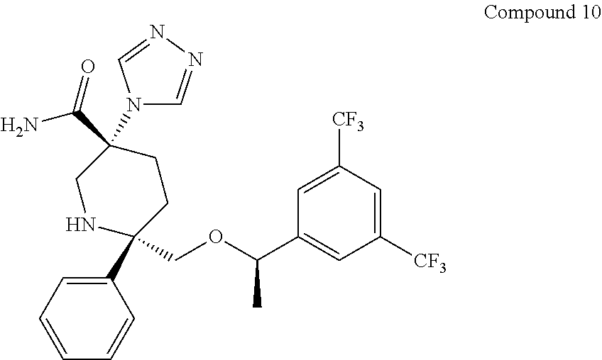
C1(C2(COC(C3=CC([CF3])=CC([CF3])=C3)C)CCC(C(N)=O)(N3C=NN=C3)CN2)=CC=CC=C1
